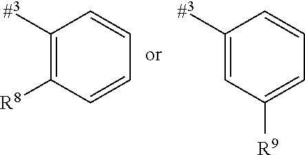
C1([#3])=C([R8])C=CC=C1.C1([#3])=CC([R9])=CC=C1
